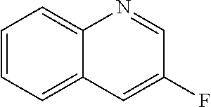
C1=CC=C2C(=C1)N=CC(F)=C2
